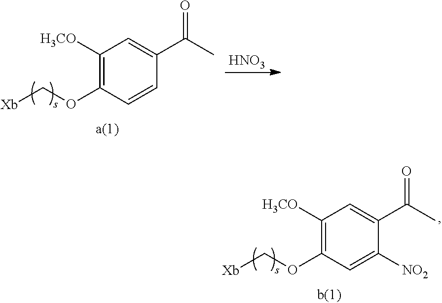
[HNO3].C1([H3CO])=C(OC[Xb])C=CC(C(C)=O)=C1.C1([H3CO])=C(OC[Xb])C=C([NO2])C(C(C)=O)=C1
